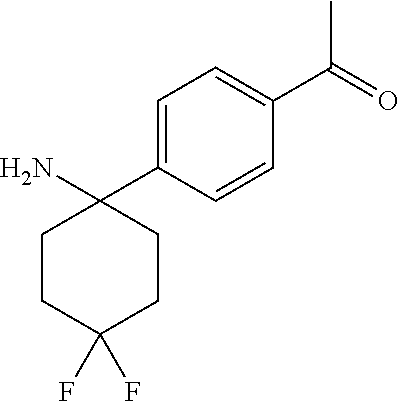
C1CC(F)(F)CCC1(C1=CC=C(C(=O)C)C=C1)N
